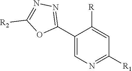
C1(C2=NN=C([R2])O2)=CN=C([R1])C=C1[R]
